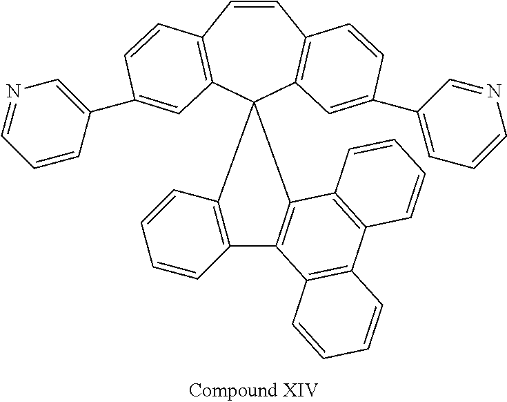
C1=CC2=C(C3(C4=C1C=CC(C1=CC=CN=C1)=C4)C1=C(C=CC=C1)C1=C3C3=C(C4=C1C=CC=C4)C=CC=C3)C=C(C1=CN=CC=C1)C=C2
